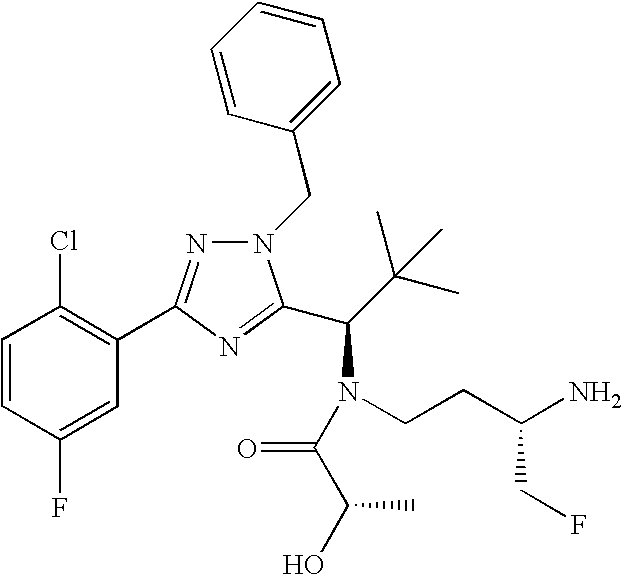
N1(CC2=CC=CC=C2)N=C(C2=C(Cl)C=CC(F)=C2)N=C1C(C(C)(C)C)N(CCC(N)CF)C(C(C)O)=O
